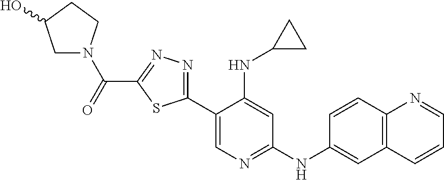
C1(C2=NN=C(C(=O)N3CC(O)CC3)S2)=CN=C(NC2=CC3=C(C=C2)N=CC=C3)C=C1NC1CC1
